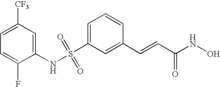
S(C1=CC=CC(C=CC(NO)=O)=C1)(NC1=CC([CF3])=CC=C1F)(=O)=O
